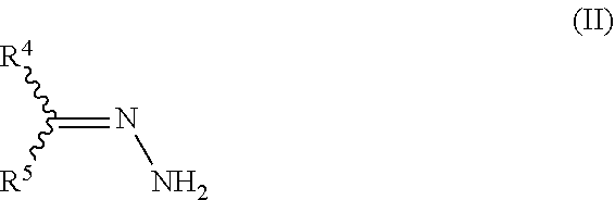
C(=NN)([R5])[R4]
